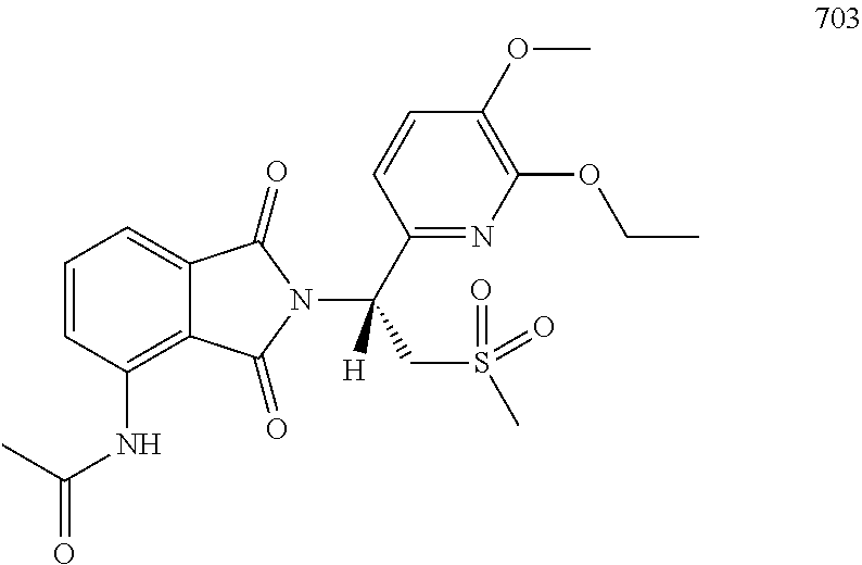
C1=CC(NC(C)=O)=C2C(=C1)C(=O)N(C(C1=NC(OCC)=C(OC)C=C1)(CS(C)(=O)=O)[H])C2=O
